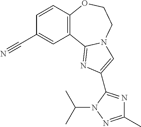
C1=CC2=C(C=C1C#N)C1=NC(C3=NC(C)=NN3C(C)C)=CN1CCO2
